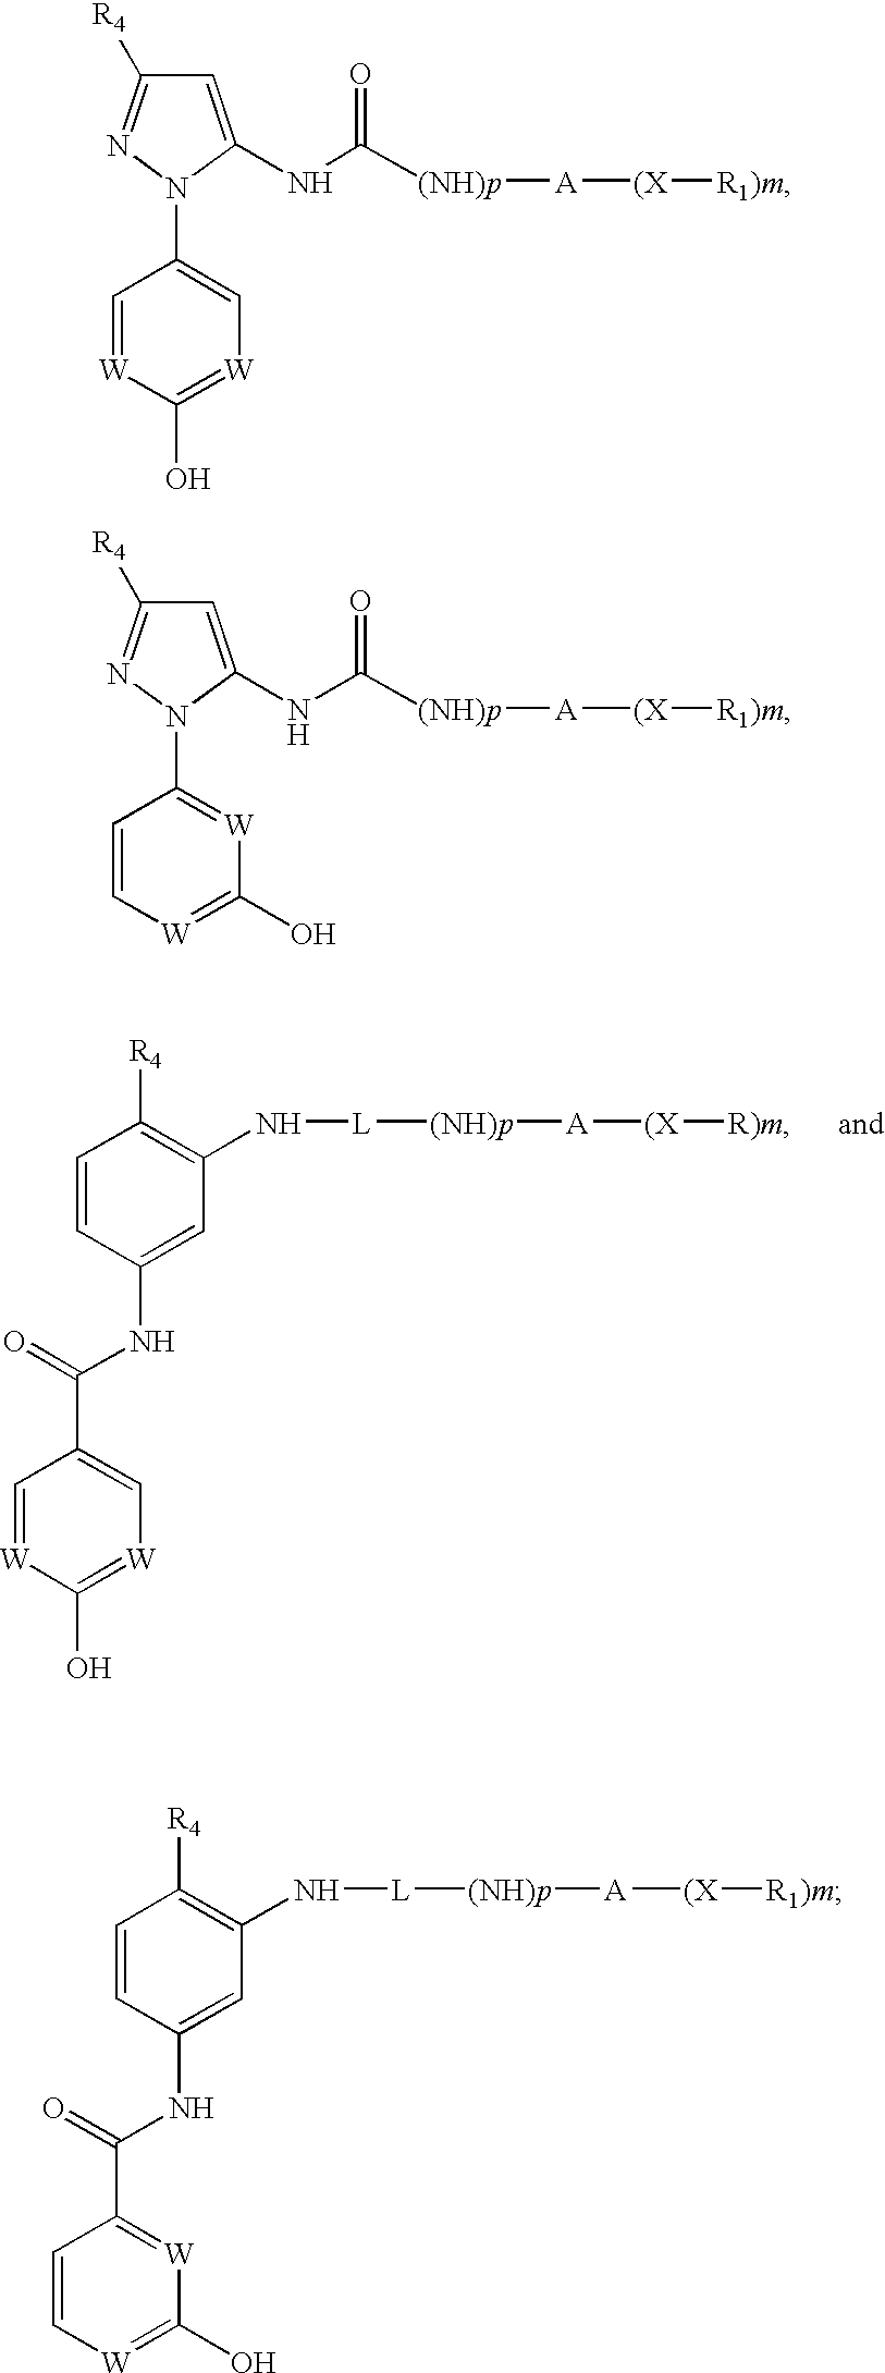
C1=CC(NC(C2=C[W]=C(O)[W]=C2)=O)=CC(N[L][(NH)p][A][(X][R)m])=C1[R4].C1=C(NC([(NH)p][A][(X][R1)m])=O)N(C2=C[W]=C(O)[W]=C2)N=C1[R4].C1=C(NC([(NH)p][A][(X][R1)m])=O)N(C2=[W]C(O)=[W]C=C2)N=C1[R4].C1=CC(NC(C2=[W]C(O)=[W]C=C2)=O)=CC(N[L][(NH)p][A][(X][R1)m])=C1[R4]
